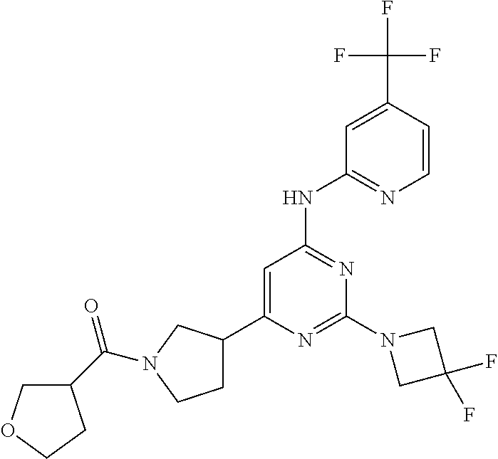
N1=C(N2CC(F)(F)C2)N=C(NC2=NC=CC(C(F)(F)F)=C2)C=C1C1CCN(C(C2COCC2)=O)C1
